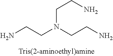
NCCN(CCN)CCN
